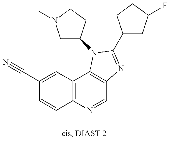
C1(C#N)=CC2=C(C=C1)N=CC1=C2N(C2CN(C)CC2)C(C2CC(F)CC2)=N1
